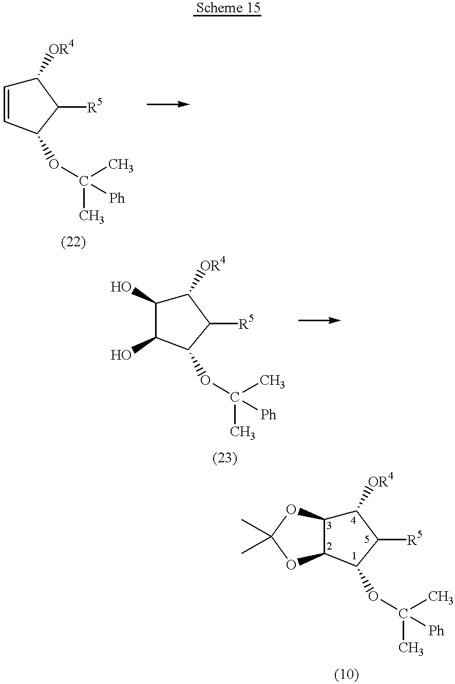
C1([OR4])C=CC(OC(C)(C)[Ph])C1[R5].C1([OR4])C(O)C(O)C(OC(C)(C)[Ph])C1[R5].C1([OR4])C2C(C(OC(C)([Ph])C)C1[R5])OC(C)(C)O2
